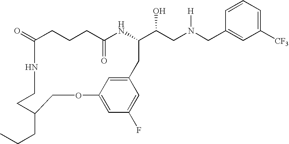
C1(=O)CCCC(=O)NC(C(CN(CC2=CC([CF3])=CC=C2)[H])O)CC2=CC(=CC(F)=C2)OCC(CCC)CCN1
